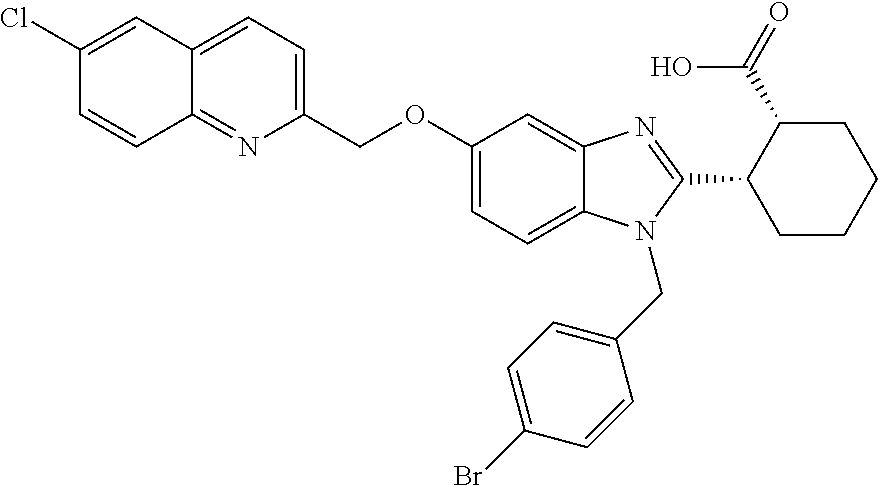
C1=CC2=NC(COC3=CC=C4C(=C3)N=C(C3C(C(=O)O)CCCC3)N4CC3=CC=C(Br)C=C3)=CC=C2C=C1Cl
